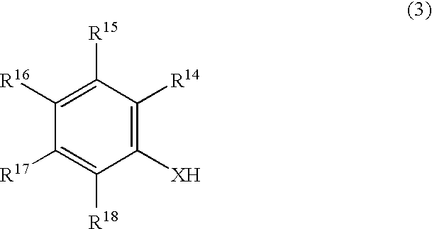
C1([XH])=C([R14])C([R15])=C([R16])C([R17])=C1[R18]
